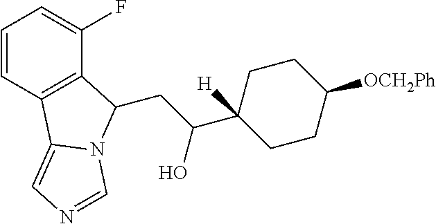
C1=CC2=C(C(F)=C1)C(CC(O)C1([H])CCC([OCH2Ph])CC1)N1C2=CN=C1
